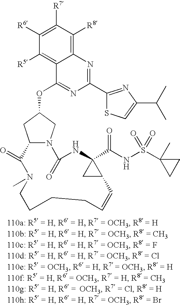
C1([R6])=C([R7])C([R8])=C2C(=C1[R5])C(OC1CN3C(C1)C(=O)N(C)CCCCC=CC1C(C(NS(C4(C)CC4)(=O)=O)=O)(NC3=O)C1)=NC(C1=NC(C(C)C)=CS1)=N2
